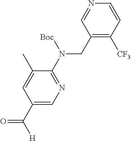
C1(CN(C2=NC=C(C([H])=O)C=C2C)[Boc])=C([CF3])C=CN=C1
